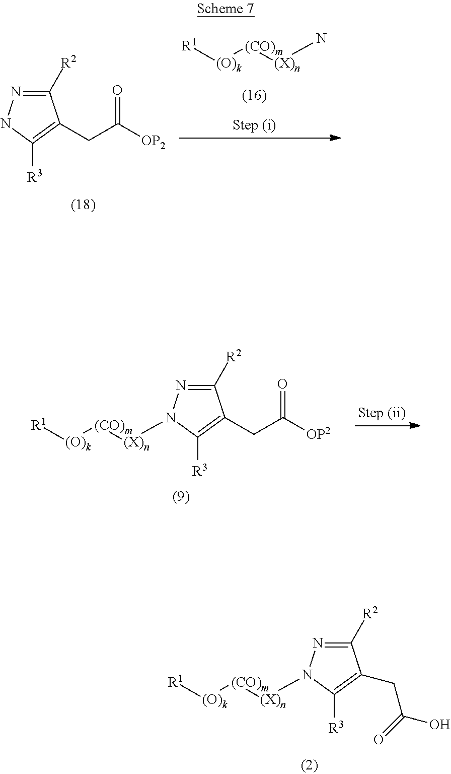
C1([R2])=NN([(X)n][(CO)m][(O)k][R1])C([R3])=C1CC(O)=O.N[(X)n][(CO)m][(O)k][R1].C1([R2])=NNC([R3])=C1CC([OP2])=O.C1([R2])=NN([(X)n][(CO)m][(O)k][R1])C([R3])=C1CC([OP2])=O
